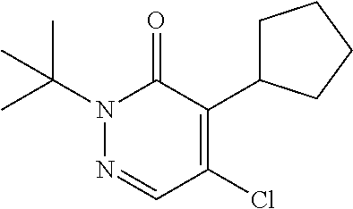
CC(N1N=CC(Cl)=C(C2CCCC2)C1=O)(C)C
